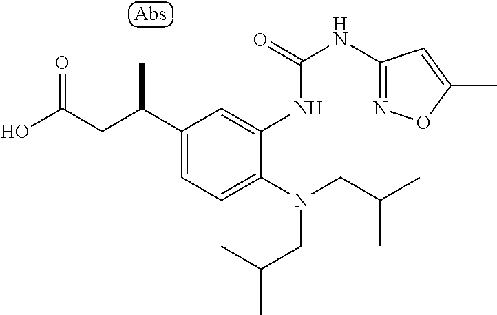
C1(C(CC(O)=O)C)=CC=C(N(CC(C)C)CC(C)C)C(NC(NC2=NOC(C)=C2)=O)=C1
